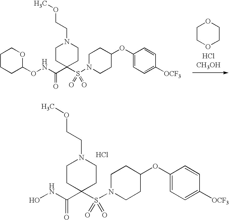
S(N1CCC(OC2=CC=C([OCF3])C=C2)CC1)(C1(C(NOC2OCCCC2)=O)CCN(CCOC)CC1)(=O)=O.C1COCCO1.S(N1CCC(OC2=CC=C([OCF3])C=C2)CC1)(C1(C(NO)=O)CCN(CCOC)CC1)(=O)=O.Cl
